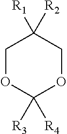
C1OC([R4])([R3])OCC1([R2])[R1]
